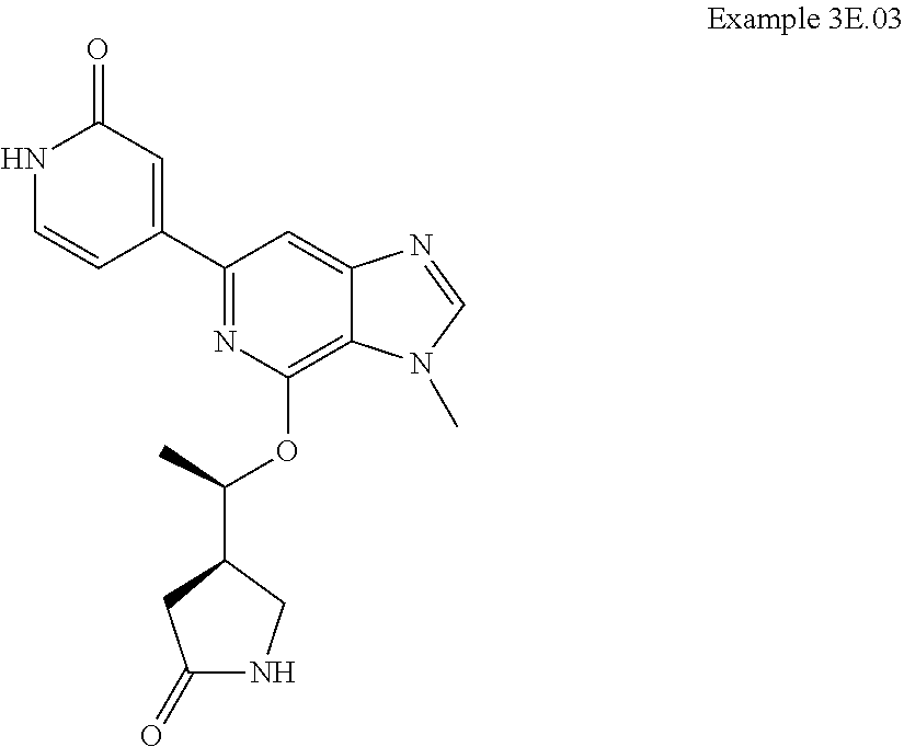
C1(C2=CC(=O)NC=C2)=NC(OC(C2CNC(=O)C2)C)=C2C(=C1)N=CN2C
